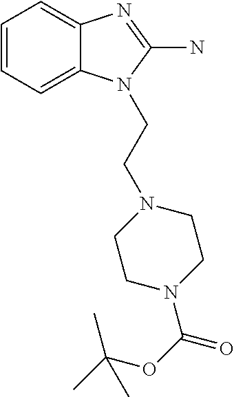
C1=CC=C2C(=C1)N=C(N)N2CCN1CCN(C(OC(C)(C)C)=O)CC1
